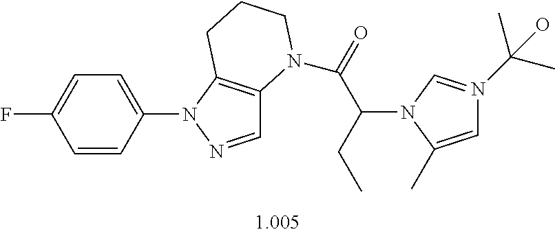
C1=NN(C2=CC=C(F)C=C2)C2=C1N(C(=O)C(N1C(C)=CN(C(C)(C)O)=C1)CC)CCC2
